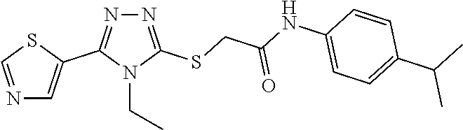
N1=C(SCC(NC2=CC=C(C(C)C)C=C2)=O)N(CC)C(C2=CN=CS2)=N1
